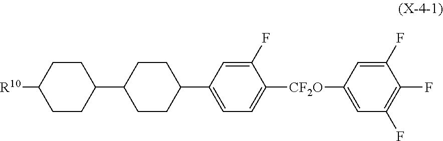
C1CC(C2CCC(C3=CC=C([CF2O]C4=CC(F)=C(F)C(F)=C4)C(F)=C3)CC2)CCC1[R10]
